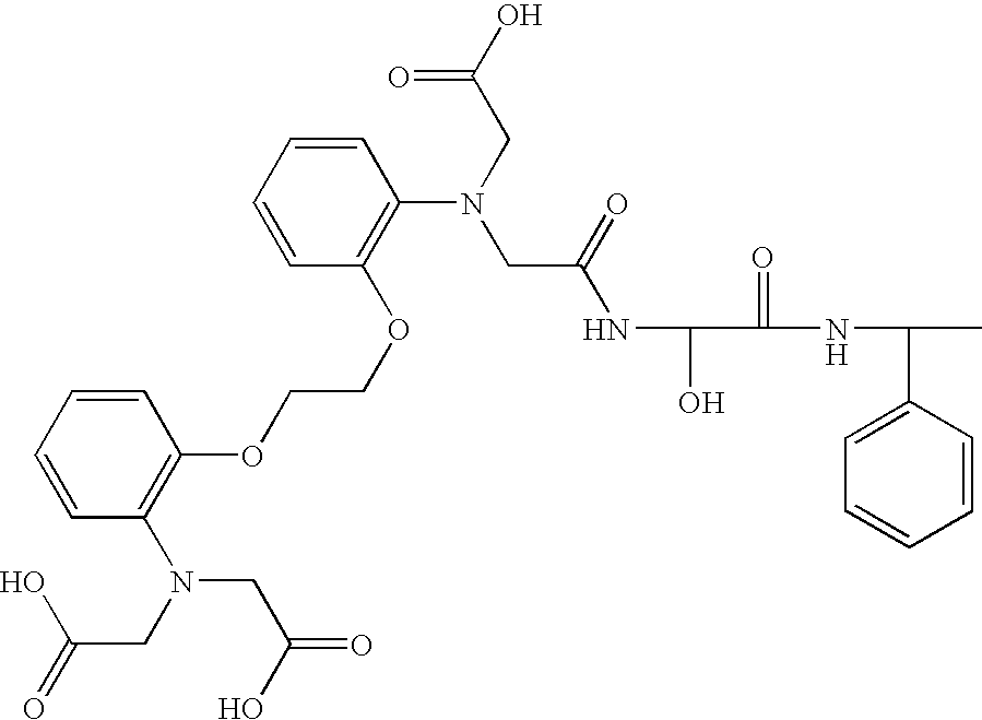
C(NC(O)C(=O)NC(C1=CC=CC=C1)C)(CN(C1=C(OCCOC2=C(N(CC(=O)O)CC(=O)O)C=CC=C2)C=CC=C1)CC(O)=O)=O
